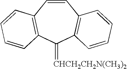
C12=C(C=CC3=C(C1=[CHCH2CH2N(CH3)2])C=CC=C3)C=CC=C2
